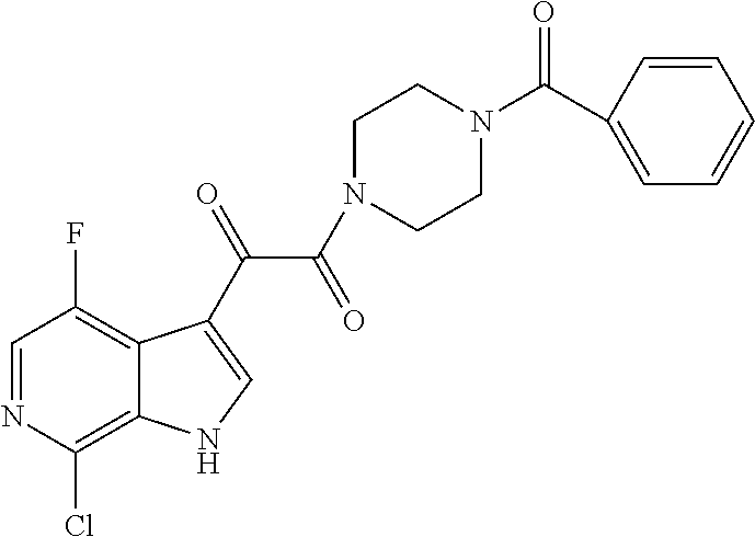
C1=NC(Cl)=C2C(=C1F)C(C(=O)C(=O)N1CCN(C(C3=CC=CC=C3)=O)CC1)=CN2
